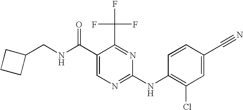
C(NC(C1=CN=C(NC2=C(Cl)C=C(C#N)C=C2)N=C1C(F)(F)F)=O)C1CCC1
